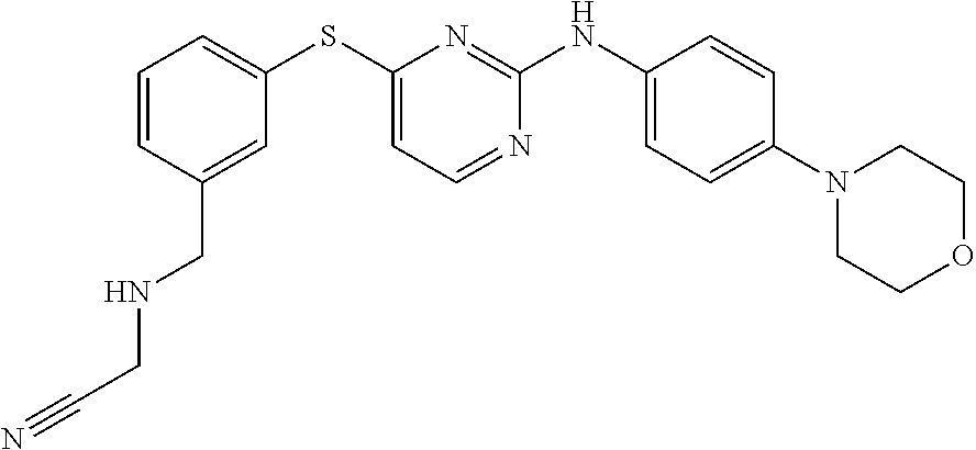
C1=CC(NC2=NC(SC3=CC=CC(CNCC#N)=C3)=CC=N2)=CC=C1N1CCOCC1
